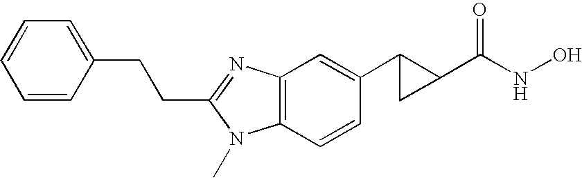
C(C1=NC2=C(C=CC(C3C(C(NO)=O)C3)=C2)N1C)CC1=CC=CC=C1
